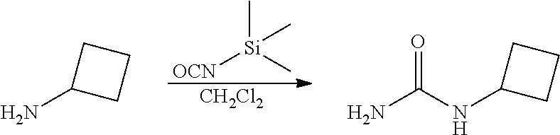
C[Si](C)([OCN])C.[CH2Cl2].C1C(N)CC1.C1C(NC(N)=O)CC1
